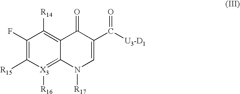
C1(F)=C([R15])[X3]([R16])=C2C(=C1[R14])C(=O)C(C(=O)[U3-D1])=CN2[R17]
